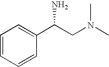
C1=C(C(CN(C)C)N)C=CC=C1
